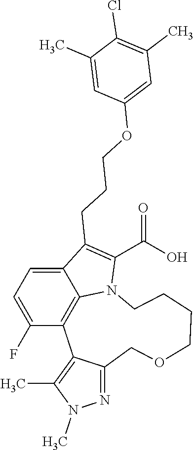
C12=CC=C(F)C3=C1N(C(C(=O)O)=C2CCCOC1=CC(C)=C(Cl)C(C)=C1)CCCCOCC1=NN(C)C(C)=C13
